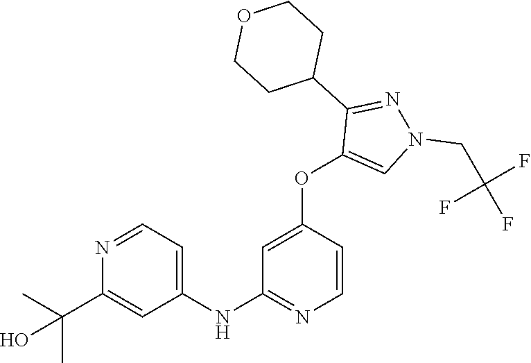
C1(NC2=NC=CC(OC3=CN(CC(F)(F)F)N=C3C3CCOCC3)=C2)=CC=NC(C(C)(C)O)=C1
